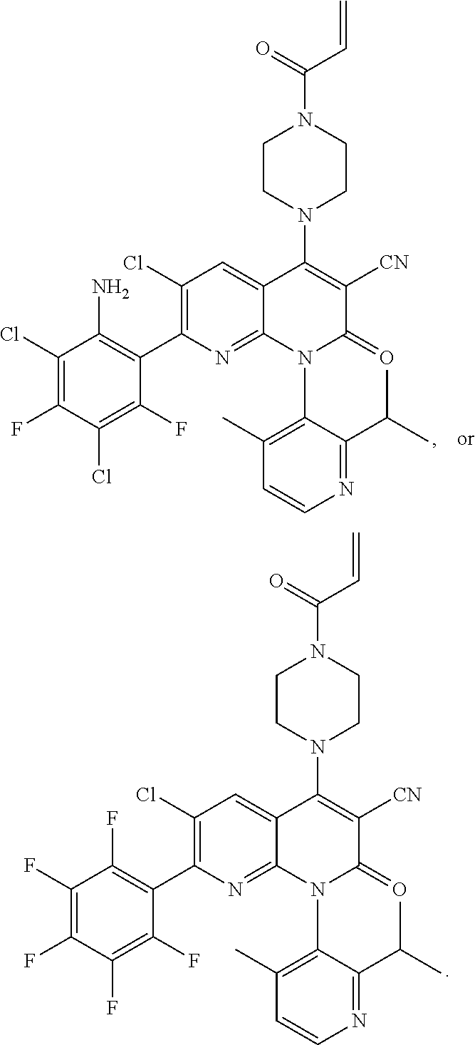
C1(Cl)=C(C2=C(F)C(F)=C(F)C(F)=C2F)N=C2C(=C1)C(N1CCN(C(=O)C=C)CC1)=C([CN])C(=O)N2C1=C(C)C=CN=C1C(C)C.C1(Cl)=C(C2=C(N)C(Cl)=C(F)C(Cl)=C2F)N=C2C(=C1)C(N1CCN(C(=O)C=C)CC1)=C([CN])C(=O)N2C1=C(C)C=CN=C1C(C)C
